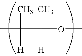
CC(C)([H])C(C)([H])OC
